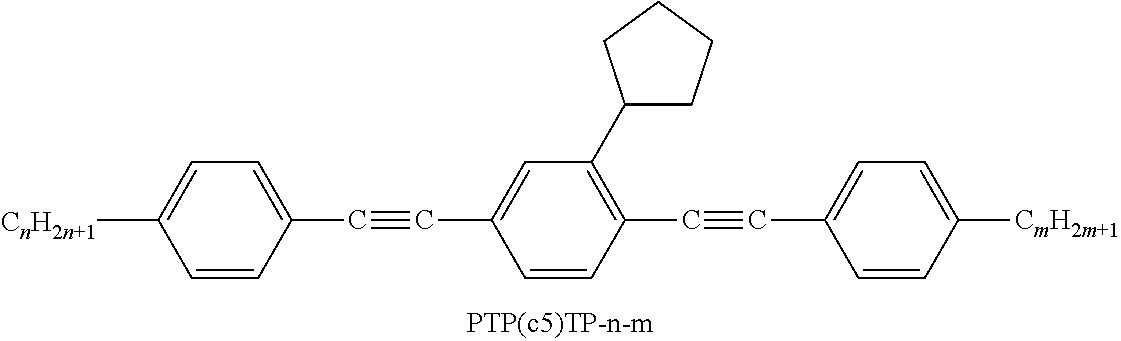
[CnH2n+1]C1=CC=C(C#CC2=CC(C3CCCC3)=C(C#CC3=CC=C([CmH2m+1])C=C3)C=C2)C=C1
